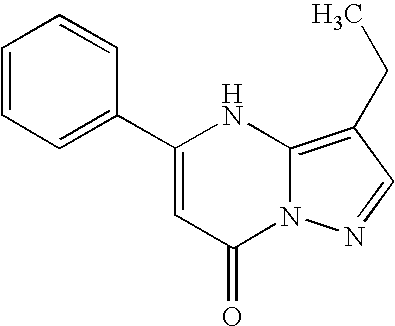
C1(C2=CC(=O)N3C(=C(CC)C=N3)N2)=CC=CC=C1
